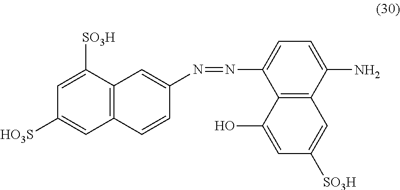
C12=C(C=CC(N=NC3=CC=C(N)C4=C3C(O)=CC([SO3H])=C4)=C1)C=C([HO3S])C=C2[SO3H]
